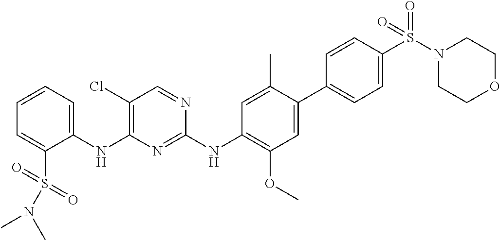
C1(NC2=C(Cl)C=NC(NC3=C(OC)C=C(C4=CC=C(S(N5CCOCC5)(=O)=O)C=C4)C(C)=C3)=N2)=CC=CC=C1S(=O)(=O)N(C)C
